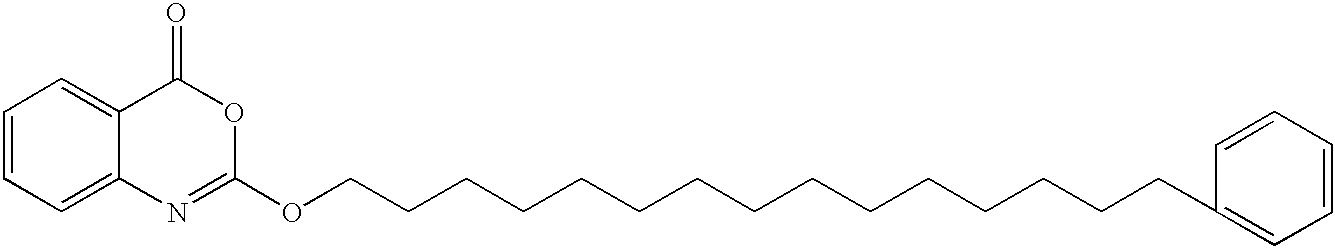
C1=CC=C2C(=C1)C(=O)OC(OCCCCCCCCCCCCCCCC1=CC=CC=C1)=N2
